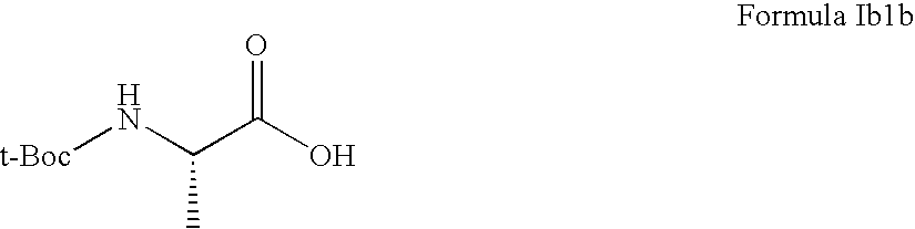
[t-Boc]NC(C(O)=O)C
